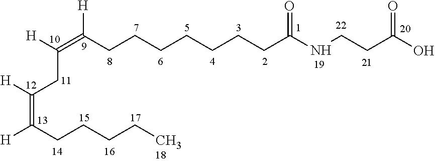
CCCCCC(=C(CC(=C(CCCCCCCC(NCCC(O)=O)=O)[H])[H])[H])[H]
